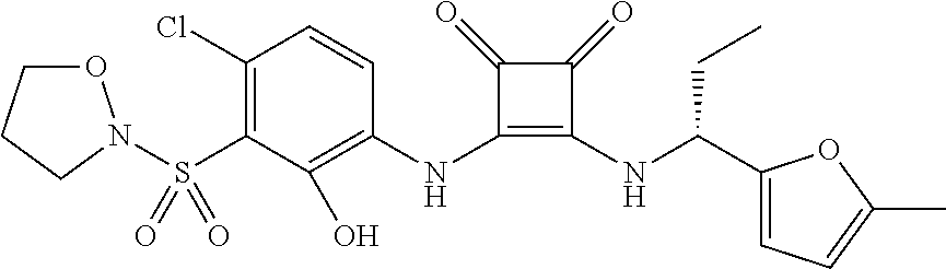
C1(Cl)=C(S(=O)(=O)N2OCCC2)C(O)=C(NC2=C(NC(C3=CC=C(C)O3)CC)C(=O)C2=O)C=C1
